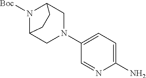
N1([Boc])C2CN(C3=CC=C(N)N=C3)CC1CC2
